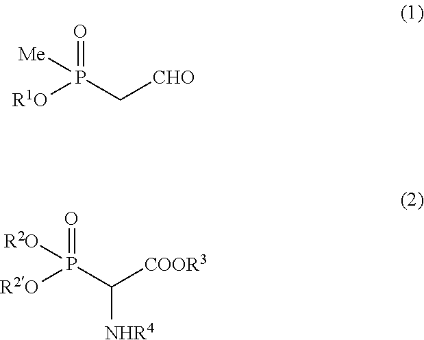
[R1O]P(C[CHO])(=O)[Me].[R2O]P(C([COOR3])[NHR4])(=O)[R2O]
